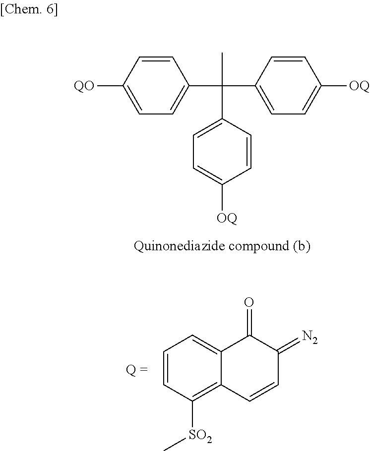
C1=C([QO])C=CC(C(C2=CC=C([OQ])C=C2)(C)C2=CC=C([OQ])C=C2)=C1.C1=CC([SO2]C)=C2C(=C1)C(=O)C(=[N2])C=C2
